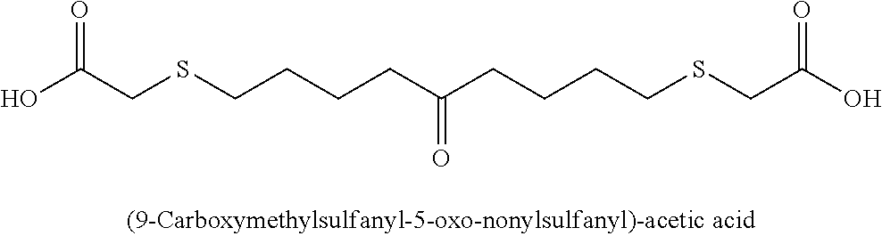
C(CSCCCCC(CCCCSCC(=O)O)=O)(=O)O
